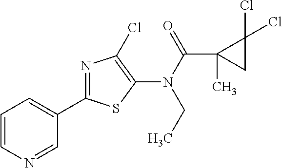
N(C(=O)C1(C)CC1(Cl)Cl)(C1=C(Cl)N=C(C2=CC=CN=C2)S1)CC
